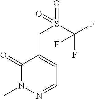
C1(=O)N(C)N=CC=C1CS(=O)(C(F)(F)F)=O
